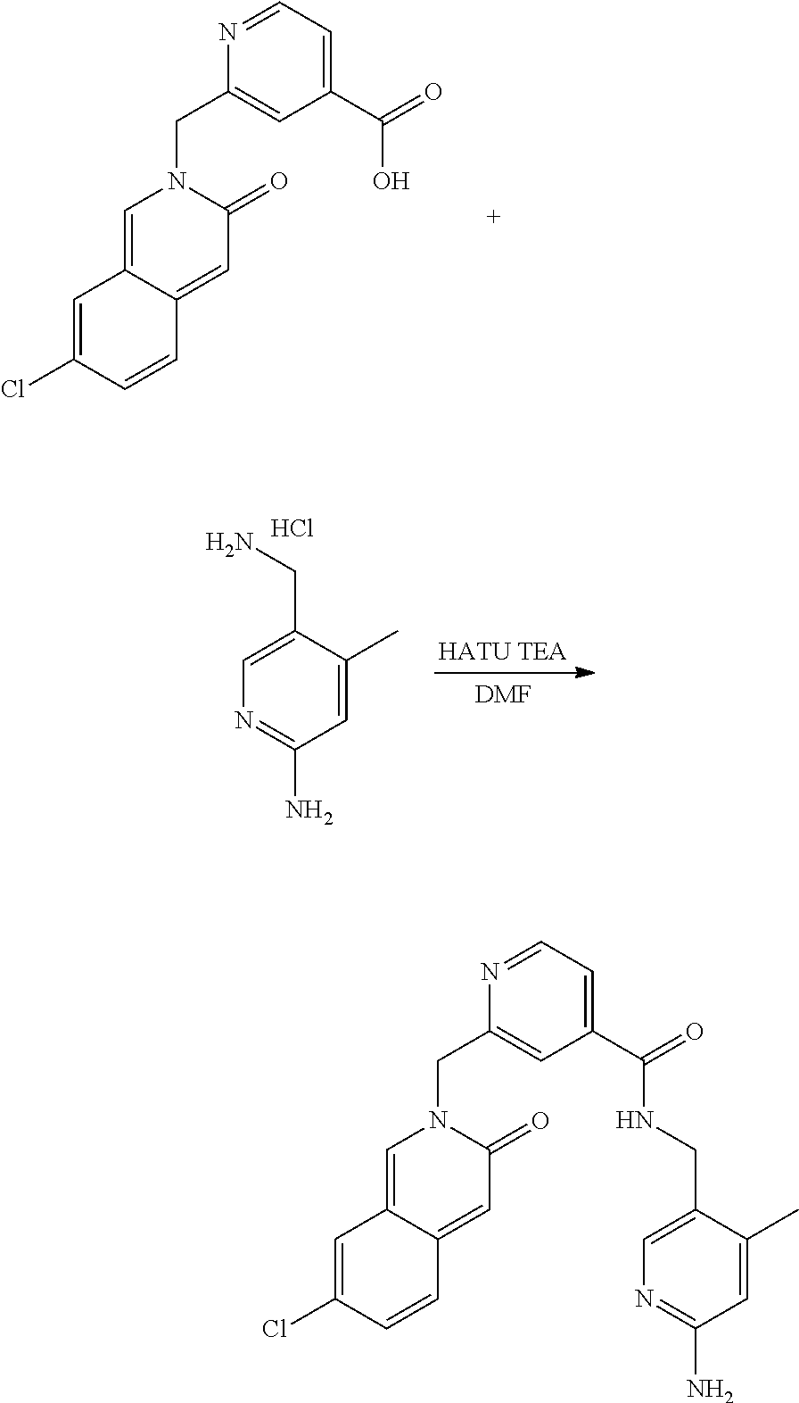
C1=C2C(=CC(=O)N1CC1=CC(C(=O)O)=CC=N1)C=CC(Cl)=C2.[HATU TEA].[DMF].C1=C(CN)C(C)=CC(N)=N1.Cl.C1=C2C(=CC(=O)N1CC1=CC(C(=O)NCC3=CN=C(N)C=C3C)=CC=N1)C=CC(Cl)=C2
